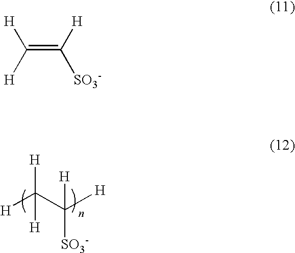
[H]C(C([H])([SO3-])[H])([H])[H].C(=C([H])[SO3-])([H])[H]
